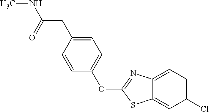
C12=CC(Cl)=CC=C1N=C(OC1=CC=C(CC(NC)=O)C=C1)S2
